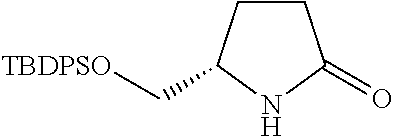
C1CC(C[TBDPSO])NC1=O
